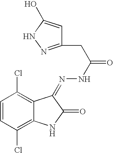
C1=CC(Cl)=C2C(=C1Cl)C(=NNC(=O)CC1=NNC(O)=C1)C(=O)N2
